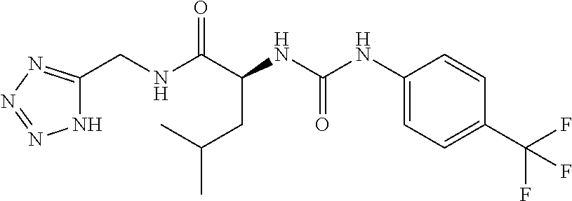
C(C)(CC(NC(=O)NC1=CC=C(C(F)(F)F)C=C1)C(NCC1=NN=NN1)=O)C
